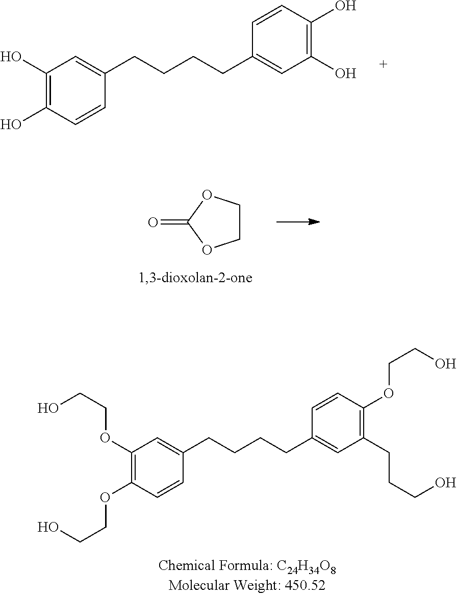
C1(OCCO)=C(OCCO)C=CC(CCCCC2=CC(CCCO)=C(OCCO)C=C2)=C1.C1(O)=C(O)C=CC(CCCCC2=CC(O)=C(O)C=C2)=C1.C1COC(=O)O1
